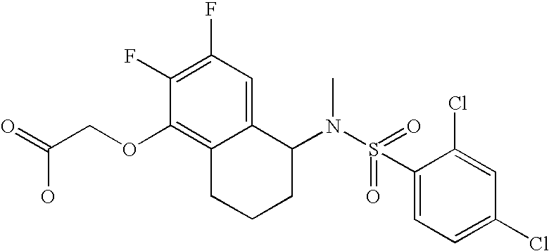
C1(F)=C(F)C=C2C(=C1OCC(=O)O)CCCC2N(S(=O)(C1=CC=C(Cl)C=C1Cl)=O)C
